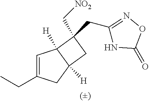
C1=C(CC)CC2([H])C1([H])C(C[NO2])(CC1=NOC(=O)N1)C2
